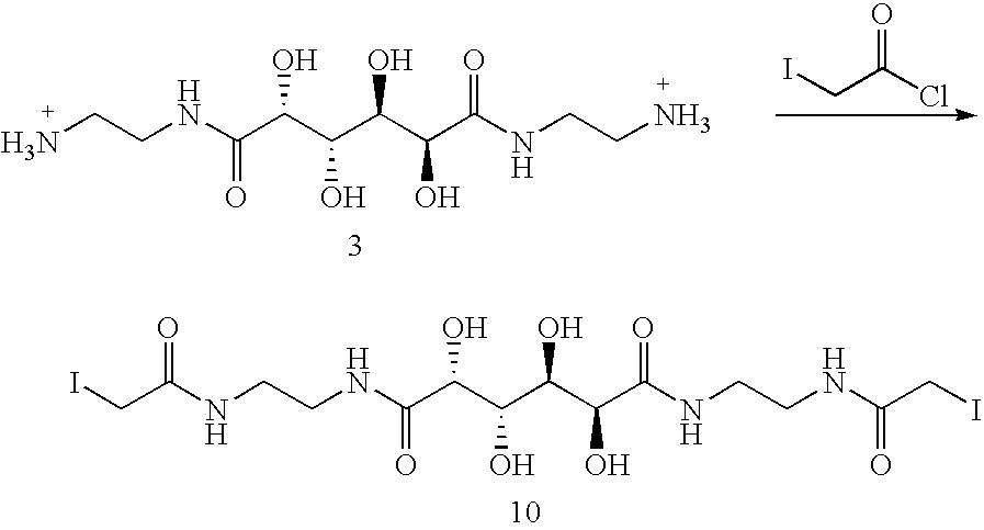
ICC(NCCNC(C(C(C(C(C(NCCNC(CI)=O)=O)O)O)O)O)=O)=O.NCCNC(C(C(C(C(C(NCCN)=O)O)O)O)O)=O.ICC(Cl)=O
